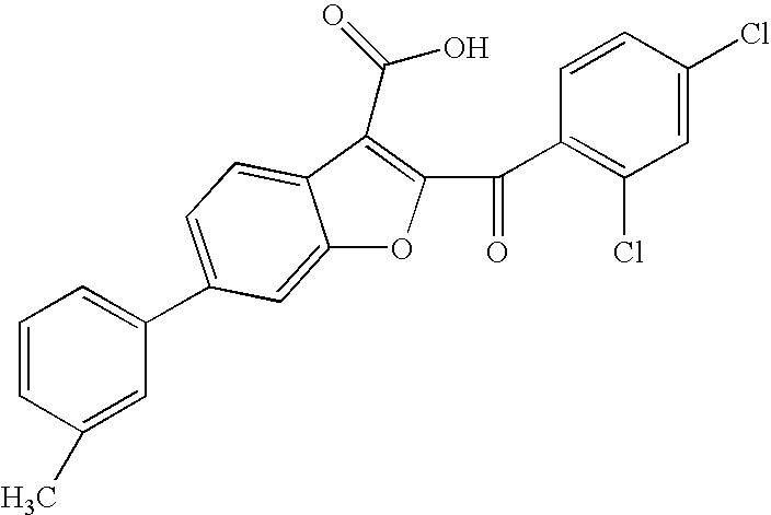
C12=CC(C3=CC=CC(C)=C3)=CC=C1C(C(O)=O)=C(C(=O)C1=C(Cl)C=C(Cl)C=C1)O2
